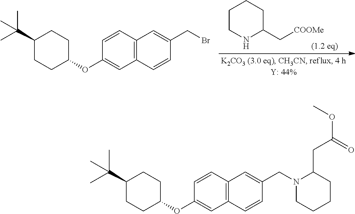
C1(C(C)(C)C)CCC(OC2=CC3=C(C=C2)C=C(CBr)C=C3)CC1.C1CNC(C[COOMe])CC1.C1(C(C)(C)C)CCC(OC2=CC3=C(C=C2)C=C(CN2CCCCC2CC(OC)=O)C=C3)CC1
